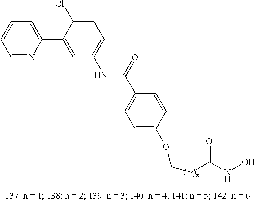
N(C1=CC=C(Cl)C(C2=CC=CC=N2)=C1)C(=O)C1=CC=C(OCCC(NO)=O)C=C1
